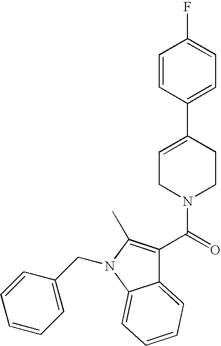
C1=CC(C2=CCN(C(=O)C3=C(C)N(CC4=CC=CC=C4)C4=CC=CC=C34)CC2)=CC=C1F
